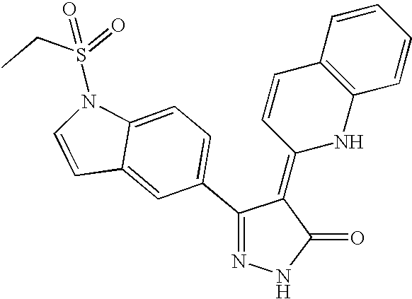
N1=C(C2=CC=C3C(=C2)C=CN3S(CC)(=O)=O)C(=C2NC3=C(C=C2)C=CC=C3)C(=O)N1
